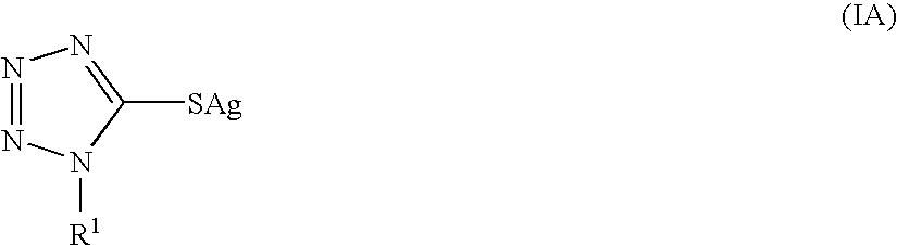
N1=NN([R1])C([SAg])=N1
